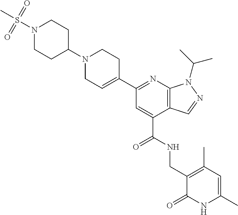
C1N(C2CCN(S(C)(=O)=O)CC2)CCC(C2=NC3=C(C(C(=O)NCC4=C(C)C=C(C)NC4=O)=C2)C=NN3C(C)C)=C1
